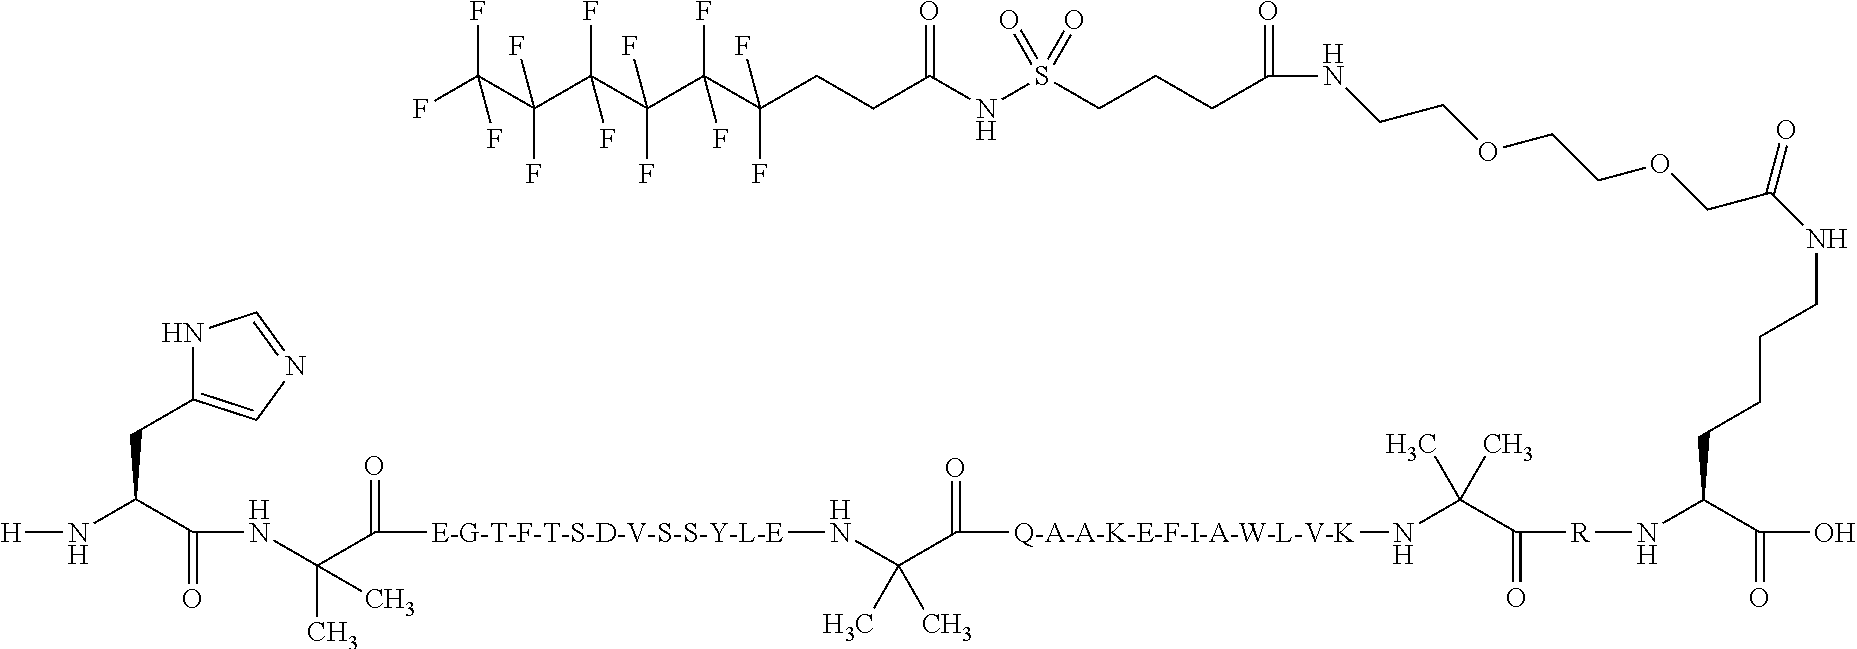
N1C(CC(N[H])C(NC(C([E-G-T-F-T-S-D-V-S-S-Y-L-E]NC(C([Q-A-A-K-E-F-I-A-W-L-V-K]NC(C([R]NC(CCCCNC(=O)COCCOCCNC(CCCS(NC(CCC(C(C(C(C(C(F)(F)F)(F)F)(F)F)(F)F)(F)F)(F)F)=O)(=O)=O)=O)C(O)=O)=O)(C)C)=O)(C)C)=O)(C)C)=O)=CN=C1
